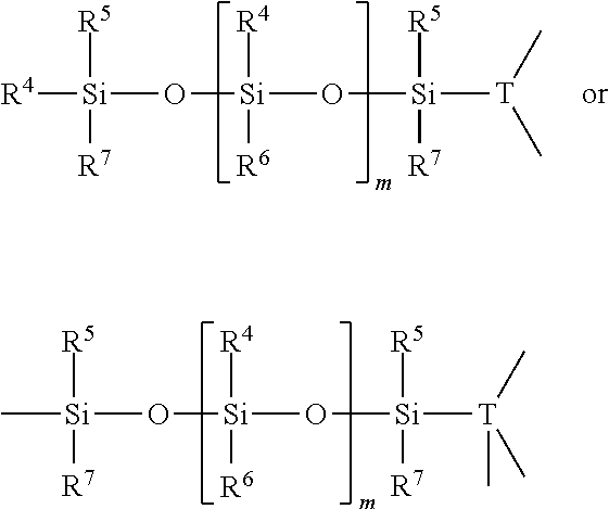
[R4][Si]([R5])([R7])O[Si](O[Si]([T](C)C)([R5])[R7])([R4])[R6].C[Si]([R5])([R7])O[Si](O[Si]([T](C)(C)C)([R5])[R7])([R4])[R6]
